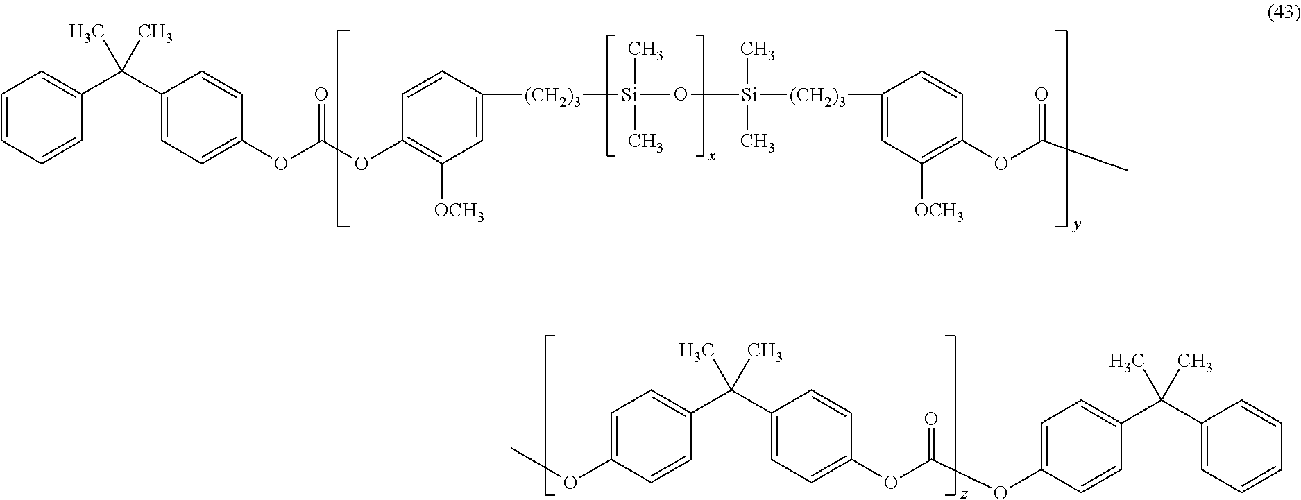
C1=CC=CC(C(C2=CC=C(OC(OC3=C([OCH3])C=C([(CH2)3][Si](O[Si]([(CH2)3]C4=CC([OCH3])=C(OC(C)=O)C=C4)(C)C)(C)C)C=C3)=O)C=C2)(C)C)=C1.O(C1=CC=C(C(C2=CC=C(OC(OC3=CC=C(C(C4=CC=CC=C4)(C)C)C=C3)=O)C=C2)(C)C)C=C1)C
